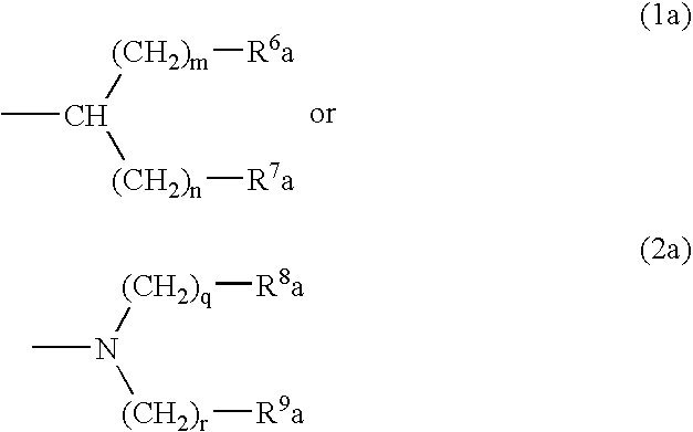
[(CH2)m]([R6a])C([(CH2)n][R7a])C.[(CH2)q]([R8a])N([(CH2)r][R9a])C
